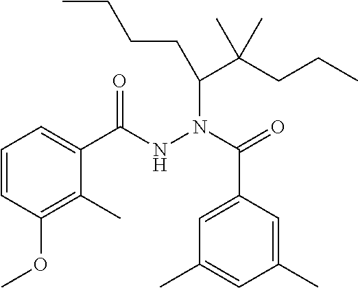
C1=CC(OC)=C(C)C(C(NN(C(=O)C2=CC(C)=CC(C)=C2)C(C(CCC)(C)C)CCCC)=O)=C1
